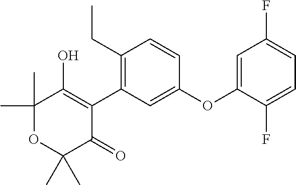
C1(C)(C)OC(C)(C)C(=O)C(C2=C(CC)C=CC(OC3=CC(F)=CC=C3F)=C2)=C1O
